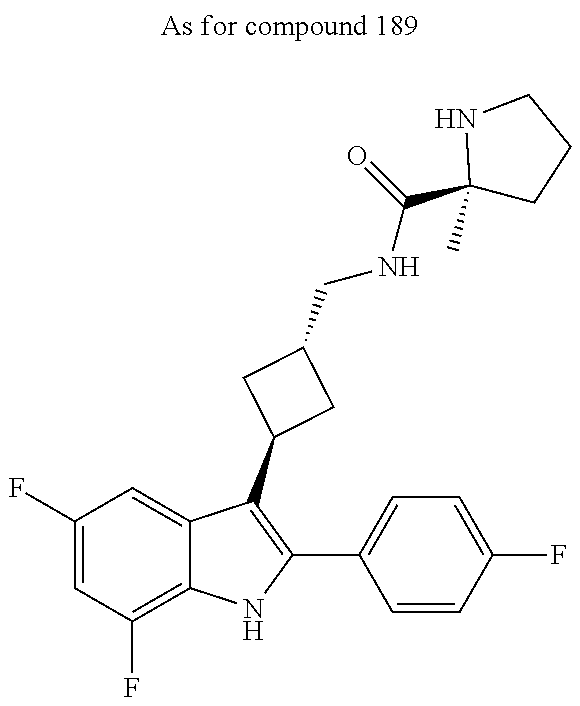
C1(F)=CC(F)=C2C(=C1)C(C1CC(CNC(C3(C)CCCN3)=O)C1)=C(C1=CC=C(F)C=C1)N2
